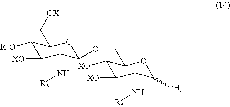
C1([R4O])C([XO])C(N[R5])C(OCC2C([XO])C([XO])C(N[R5])C([OH])O2)OC1C[OX]
